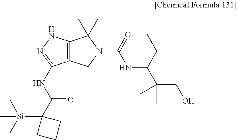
C12=C(NN=C1NC(C1([Si](C)(C)C)CCC1)=O)C(C)(C)N(C(=O)NC(C(CO)(C)C)C(C)C)C2
